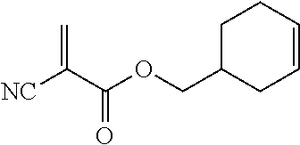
[NC]C(C(OCC1CCC=CC1)=O)=C
